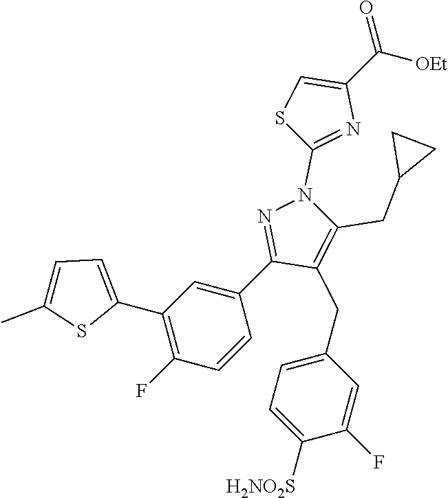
C1(C2=CC=C(C)S2)=C(F)C=CC(C2=NN(C3=NC(C(=O)[OEt])=CS3)C(CC3CC3)=C2CC2=CC=C([H2NO2S])C(F)=C2)=C1
